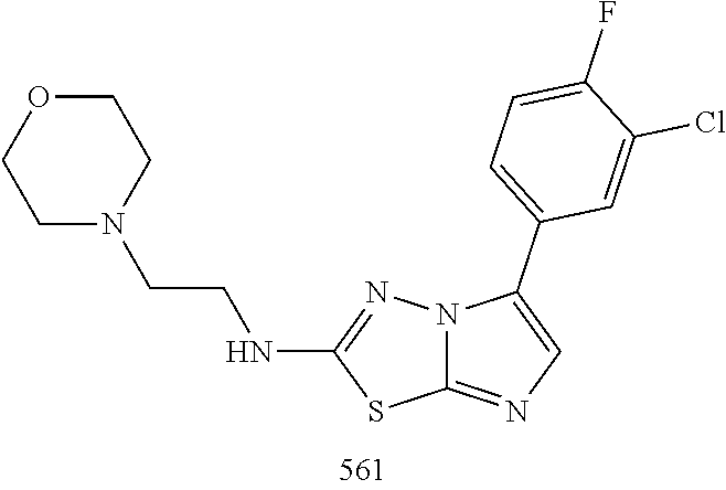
C1(NCCN2CCOCC2)=NN2C(=NC=C2C2=CC=C(F)C(Cl)=C2)S1
